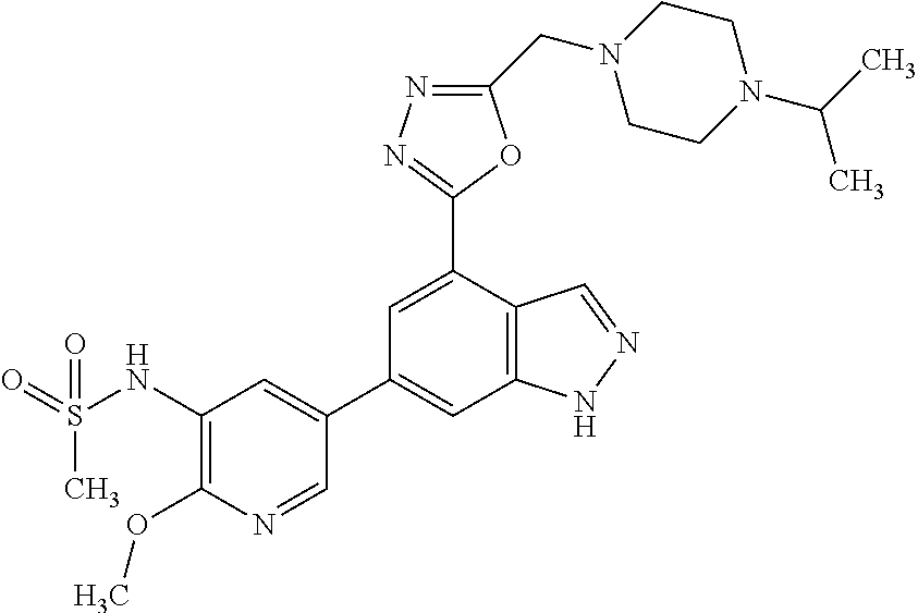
C1CN(CC2=NN=C(C3=CC(C4=CC(NS(C)(=O)=O)=C(OC)N=C4)=CC4=C3C=NN4)O2)CCN1C(C)C
